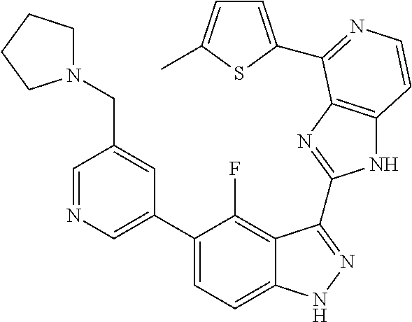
C1=C(C2=CC=C3C(=C2F)C(C2=NC4=C(N2)C=CN=C4C2=CC=C(C)S2)=NN3)C=C(CN2CCCC2)C=N1
